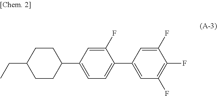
C1(F)=CC(C2=CC=C(C3CCC(CC)CC3)C=C2F)=CC(F)=C1F
